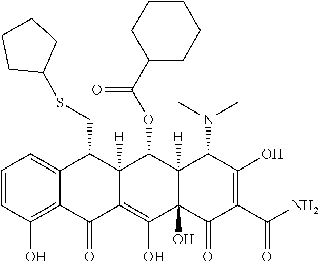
C1=CC(O)=C2C(=C1)C(CSC1CCCC1)C1([H])C(=C(O)C3(O)C([H])(C1OC(C1CCCCC1)=O)C(N(C)C)C(O)=C(C(N)=O)C3=O)C2=O
